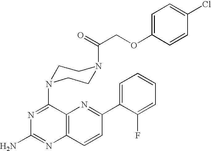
C1=C(OCC(=O)N2CCN(C3=NC(N)=NC4=C3N=C(C3=CC=CC=C3F)C=C4)CC2)C=CC(Cl)=C1
